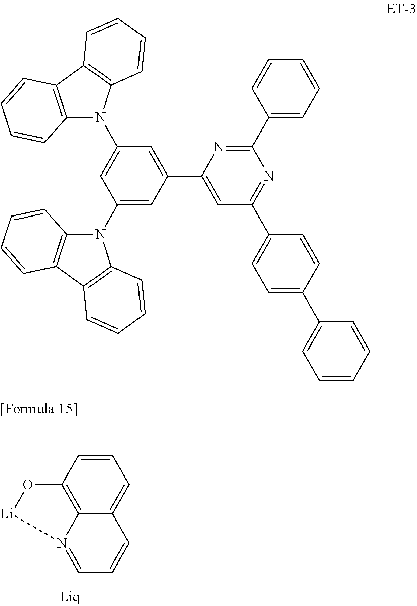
C1=CC2=C3C(=C1)C=CC=N3[Li]O2.C1(N2C3=C(C4=C2C=CC=C4)C=CC=C3)=CC(C2=CC(C3=CC=C(C4=CC=CC=C4)C=C3)=NC(C3=CC=CC=C3)=N2)=CC(N2C3=C(C4=C2C=CC=C4)C=CC=C3)=C1
